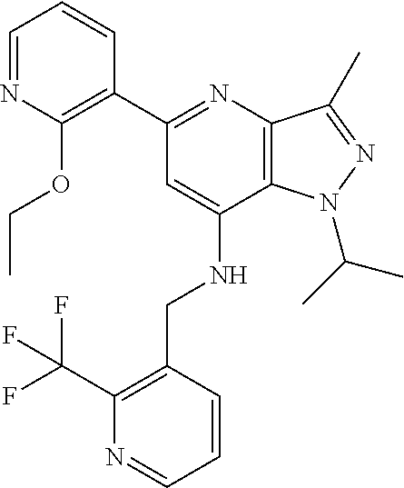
C1=NC(OCC)=C(C2=NC3=C(C(NCC4=C(C(F)(F)F)N=CC=C4)=C2)N(C(C)C)N=C3C)C=C1
